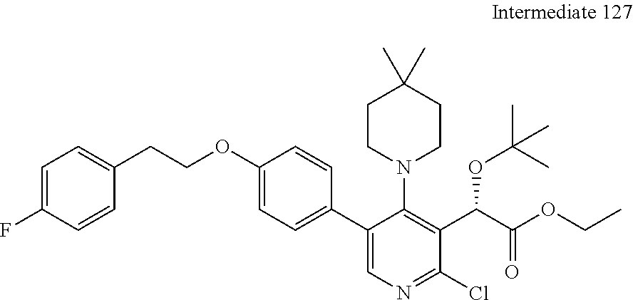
C1=C(F)C=CC(CCOC2=CC=C(C3=CN=C(Cl)C(C(C(OCC)=O)OC(C)(C)C)=C3N3CCC(C)(C)CC3)C=C2)=C1
